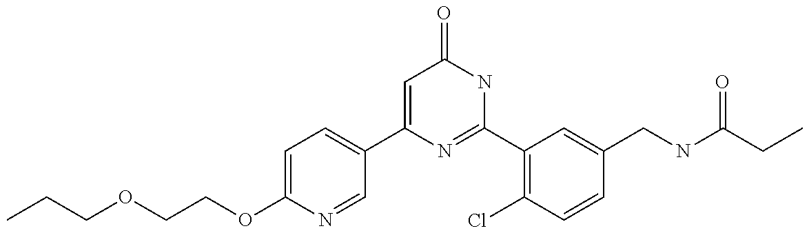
C1(C2=CC=C(OCCOCCC)N=C2)=CC(=O)NC(C2=C(Cl)C=CC(CNC(CC)=O)=C2)=N1
